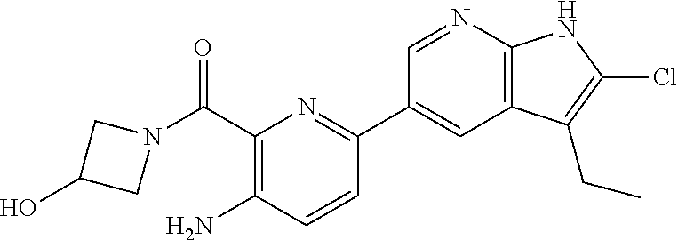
N1(C(=O)C2=C(N)C=CC(C3=CC4=C(N=C3)NC(Cl)=C4CC)=N2)CC(O)C1
